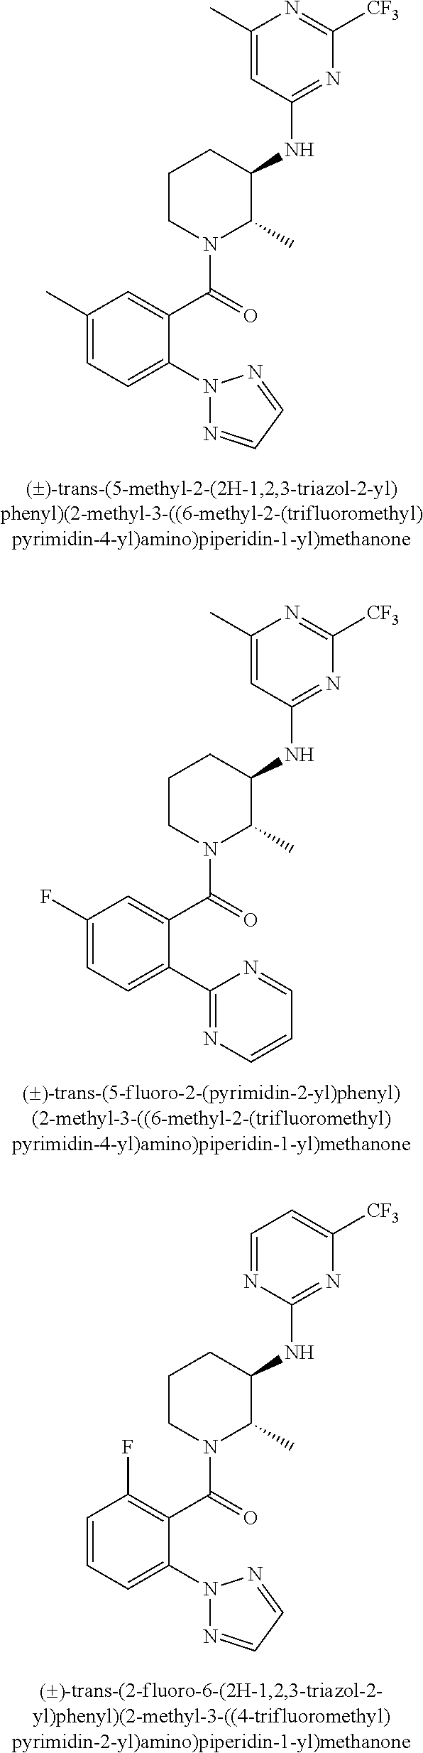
C1(C)=CC=C(N2N=CC=N2)C(C(=O)N2C(C)C(NC3=NC([CF3])=NC(C)=C3)CCC2)=C1.C1(F)=CC=C(C2=NC=CC=N2)C(C(=O)N2C(C)C(NC3=NC([CF3])=NC(C)=C3)CCC2)=C1.C1=CC=C(N2N=CC=N2)C(C(=O)N2C(C)C(NC3=NC([CF3])=CC=N3)CCC2)=C1F
